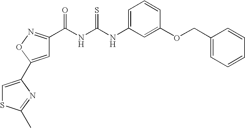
C(NC(NC1=CC=CC(OCC2=CC=CC=C2)=C1)=S)(=O)C1=NOC(C2=CSC(C)=N2)=C1
